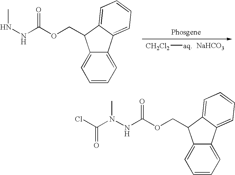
CNNC(OCC1C2=CC=CC=C2C2=CC=CC=C21)=O.[CH2Cl2][aq].[ NaHCO3].N(NC(OCC1C2=CC=CC=C2C2=CC=CC=C21)=O)(C(Cl)=O)C
